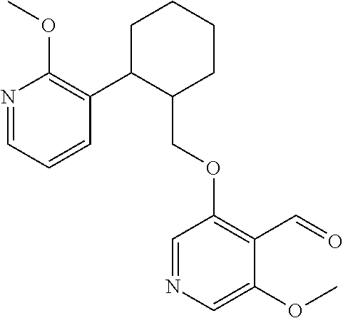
C1C(C2=C(OC)N=CC=C2)C(COC2=C(C=O)C(OC)=CN=C2)CCC1
